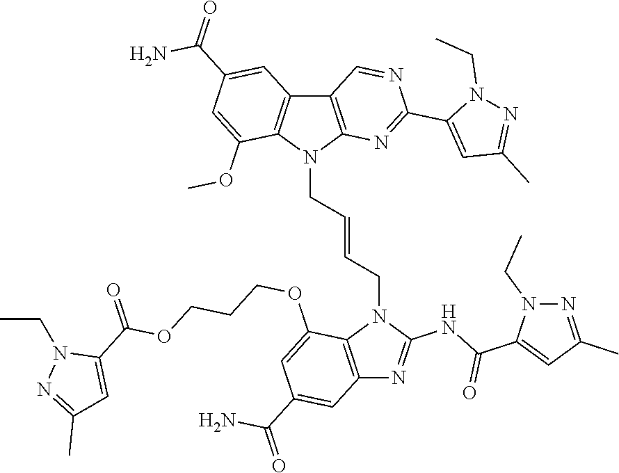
N1(CC)N=C(C)C=C1C(=O)NC1=NC2=C(N1CC=CCN1C3=C(C=C(C(N)=O)C=C3OC)C3=C1N=C(C1=CC(C)=NN1CC)N=C3)C(OCCCOC(C1=CC(C)=NN1CC)=O)=CC(C(N)=O)=C2
